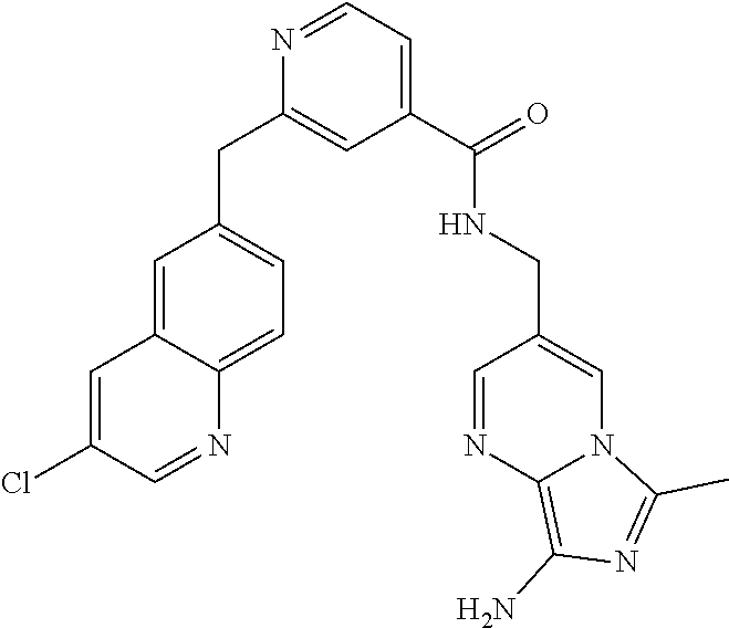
C1=NC(CC2=CC=C3C(=C2)C=C(Cl)C=N3)=CC(C(=O)NCC2=CN3C(=C(N)N=C3C)N=C2)=C1
